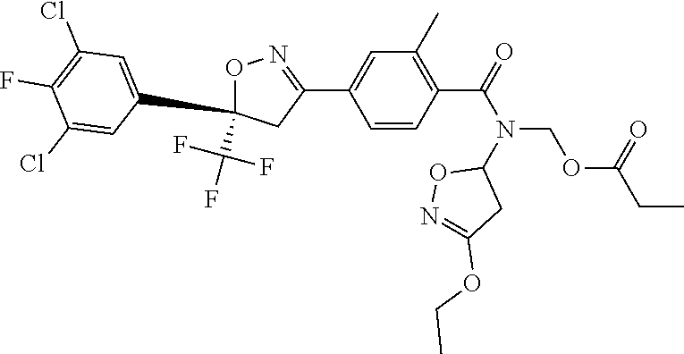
C1=CC(C(=O)N(COC(CC)=O)C2ON=C(OCC)C2)=C(C)C=C1C1=NOC(C(F)(F)F)(C2=CC(Cl)=C(F)C(Cl)=C2)C1
